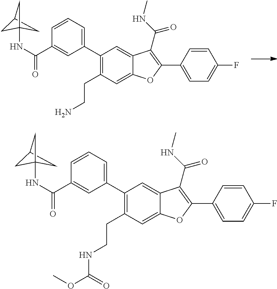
C1(C2=CC=CC(C(NC34CC(C3)C4)=O)=C2)=C(CCNC(OC)=O)C=C2C(=C1)C(C(=O)NC)=C(C1=CC=C(F)C=C1)O2.C1(C2=CC=CC(C(NC34CC(C3)C4)=O)=C2)=C(CCN)C=C2C(=C1)C(C(=O)NC)=C(C1=CC=C(F)C=C1)O2
